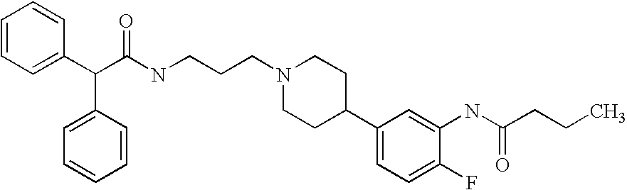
C1=CC=C(C(C(NCCCN2CCC(C3=CC=C(F)C(NC(CCC)=O)=C3)CC2)=O)C2=CC=CC=C2)C=C1
